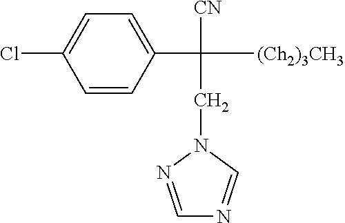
C1=CC(C(CN2N=CN=C2)([(Ch2)3CH3])[CN])=CC=C1Cl
